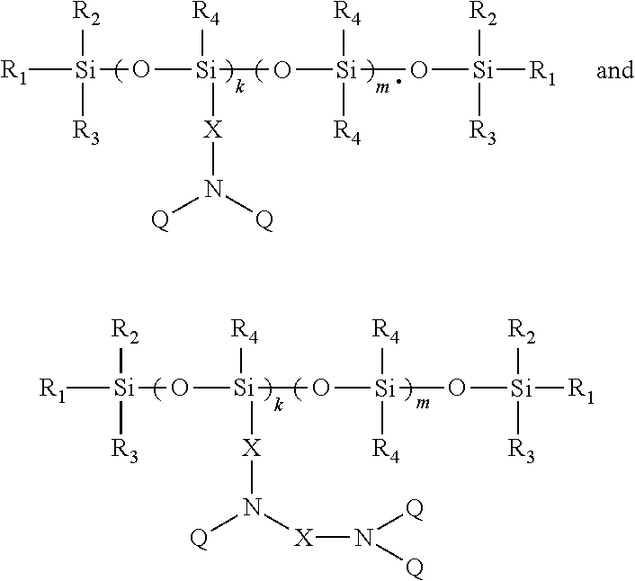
[R1][Si]([R2])([R3])O[Si]([R4])([X]N([Q])[X]N([Q])[Q])O[Si]([R4])([R4])O[Si]([R1])([R2])[R3].[R1][Si]([R2])([R3])O[Si]([R4])([X]N([Q])[Q])O[Si]([R4])([R4])O[Si]([R1])([R2])[R3]
